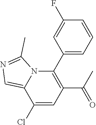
C1(C(C)=O)=C(C2=CC=CC(F)=C2)N2C(=CN=C2C)C(Cl)=C1
